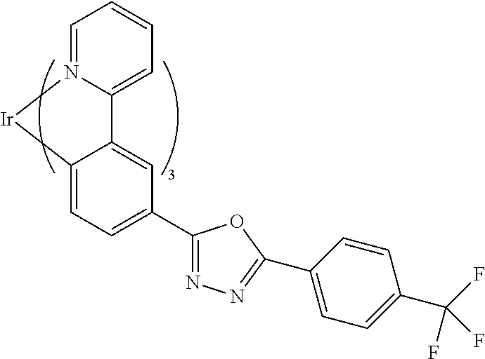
C1=C2N(=CC=C1)[Ir]C1=CC=C(C3=NN=C(C4=CC=C(C(F)(F)F)C=C4)O3)C=C21
